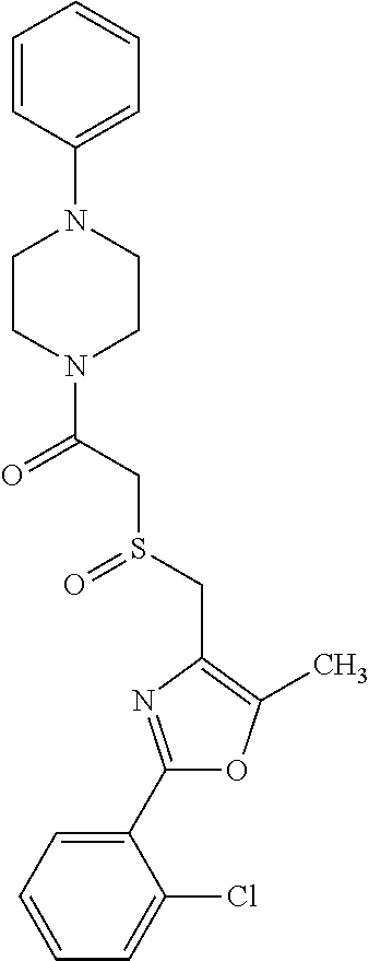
C1(C2=NC(CS(=O)CC(=O)N3CCN(C4=CC=CC=C4)CC3)=C(C)O2)=CC=CC=C1Cl
